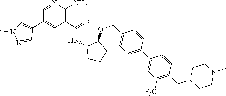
C1=NC(N)=C(C(=O)NC2CCCC2OCC2=CC=C(C3=CC([F3C])=C(CN4CCN(C)CC4)C=C3)C=C2)C=C1C1=CN(C)N=C1
